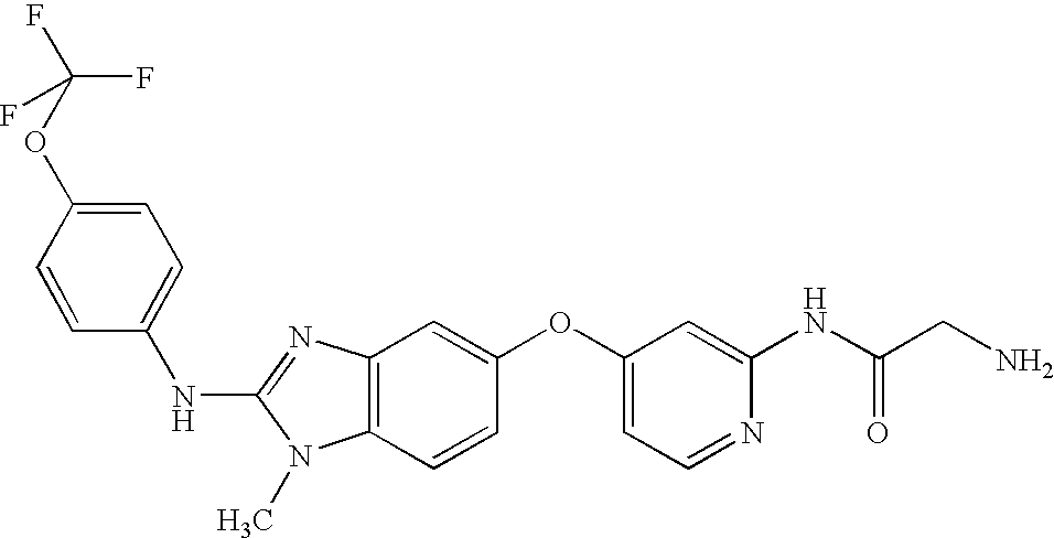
N(C1=NC2=C(N1C)C=CC(OC1=CC=NC(NC(CN)=O)=C1)=C2)C1=CC=C(OC(F)(F)F)C=C1
